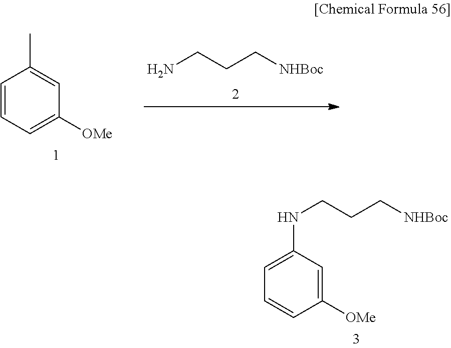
C1=C(NCCC[NHBoc])C=C([OMe])C=C1.C1=CC=C([OMe])C=C1C.C(N)CC[NHBoc]
